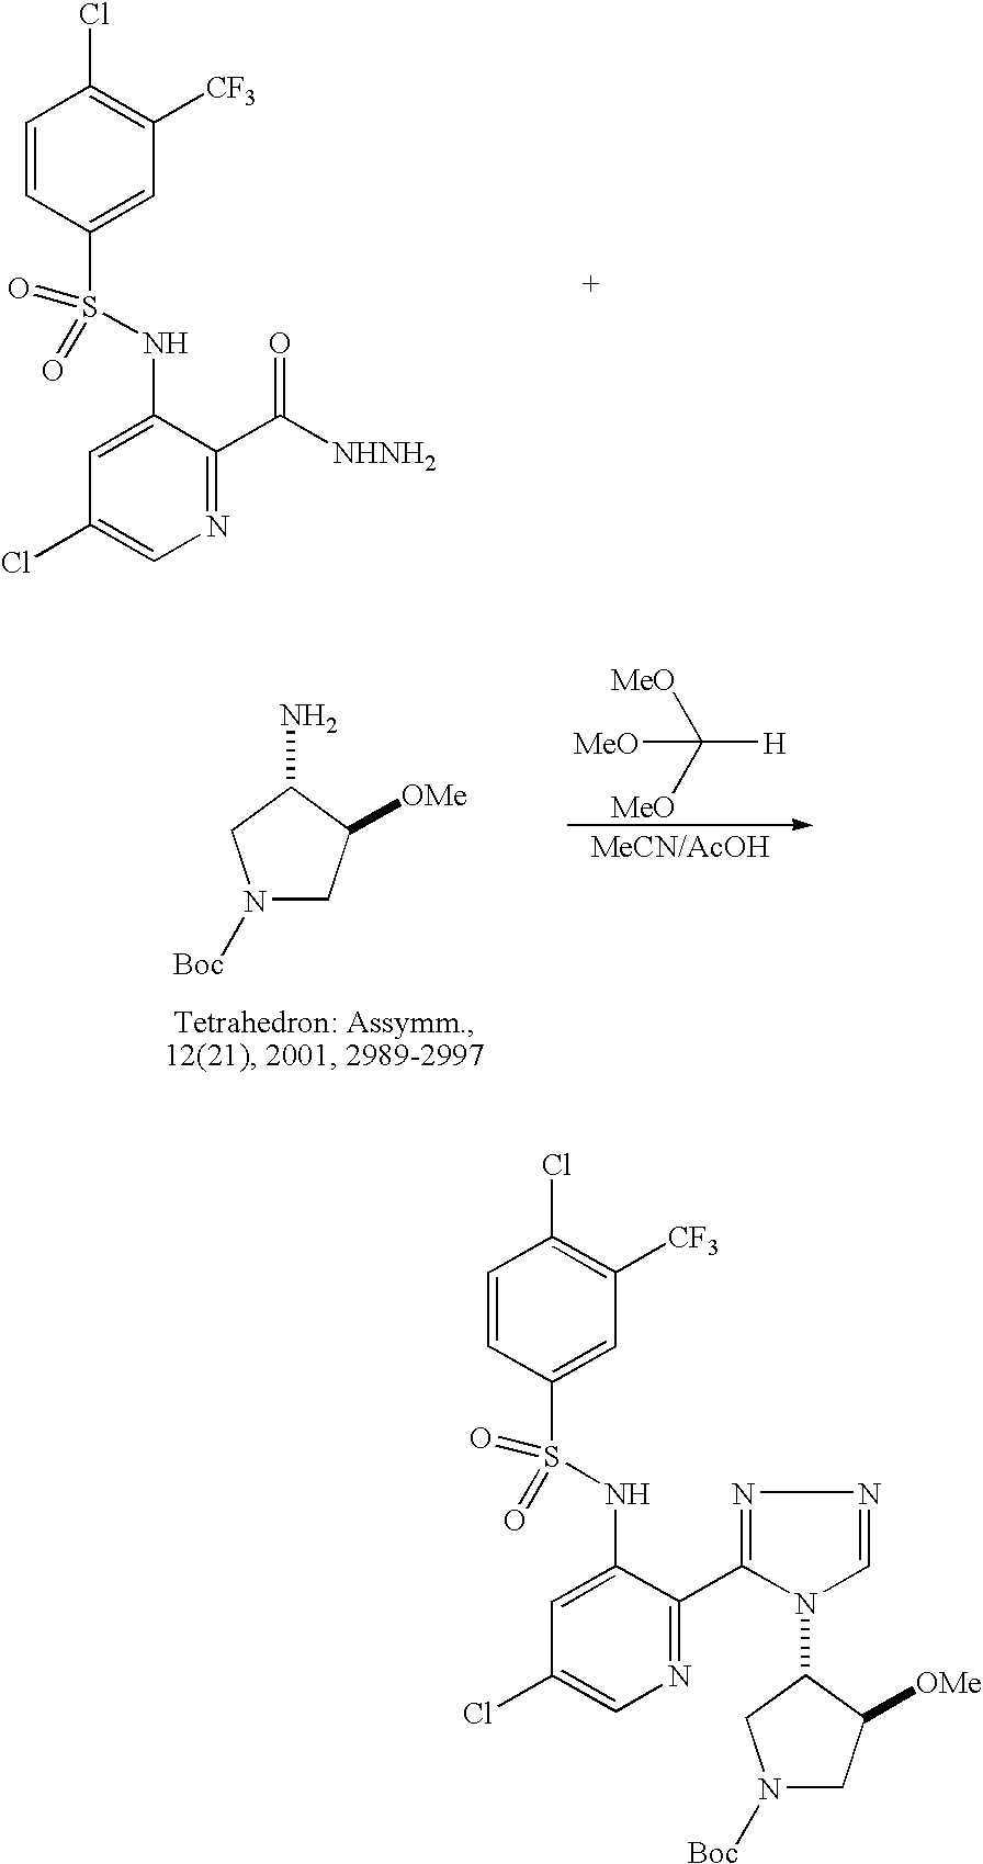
C1=CC(S(NC2=CC(Cl)=CN=C2C([NHNH2])=O)(=O)=O)=CC([CF3])=C1Cl.C([H])([MeO])([MeO])[MeO].N1([Boc])CC([OMe])C(N)C1.C1=CC(S(NC2=CC(Cl)=CN=C2C2=NN=CN2C2C([OMe])CN([Boc])C2)(=O)=O)=CC([CF3])=C1Cl
